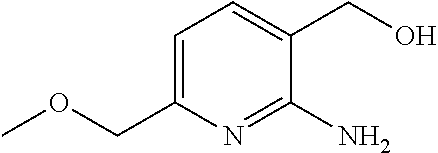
COCC1=CC=C(CO)C(N)=N1
